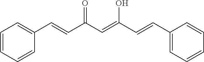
C(=CC(=O)C=CC1=CC=CC=C1)(C=CC1=CC=CC=C1)O
